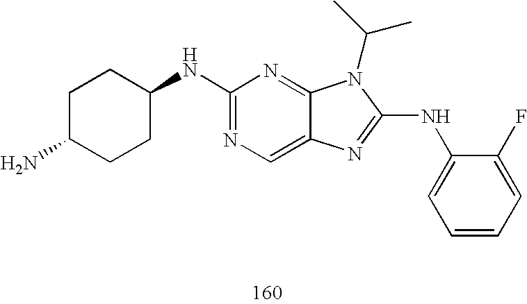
C1C(NC2=NC=C3C(=N2)N(C(C)C)C(NC2=CC=CC=C2F)=N3)CCC(N)C1
